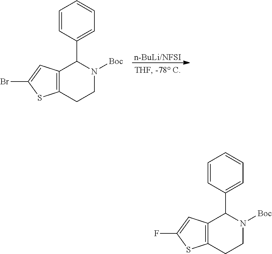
C1=CC(C2N([Boc])CCC3=C2C=C(Br)S3)=CC=C1.[n-BuLi/NFSI].C1=CC(C2N([Boc])CCC3=C2C=C(F)S3)=CC=C1
